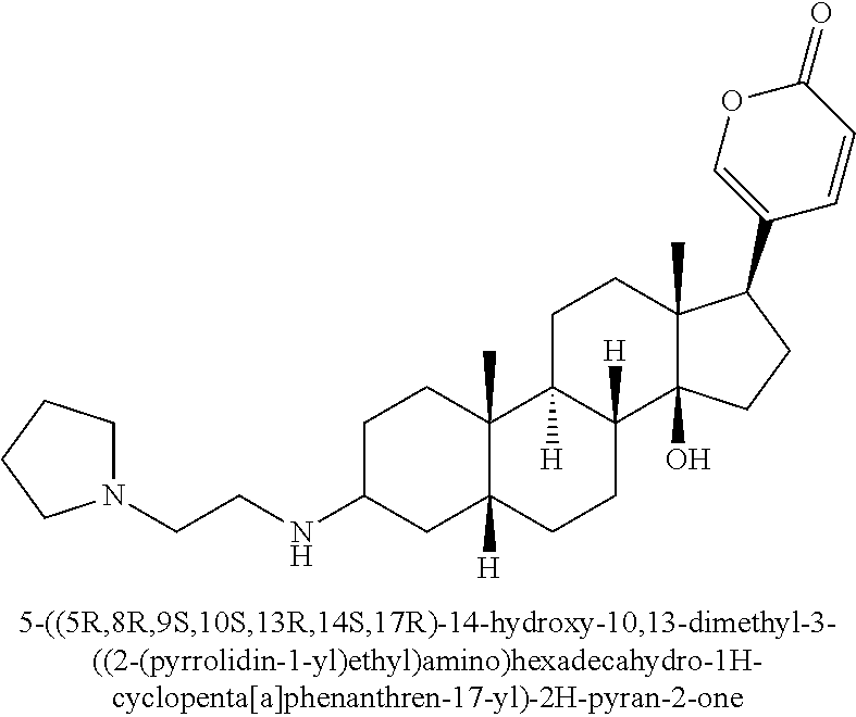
C1C(NCCN2CCCC2)CC2([H])C(C)(C1)C1([H])C([H])(CC2)C2(O)C(C)(CC1)C(C1=COC(=O)C=C1)CC2
